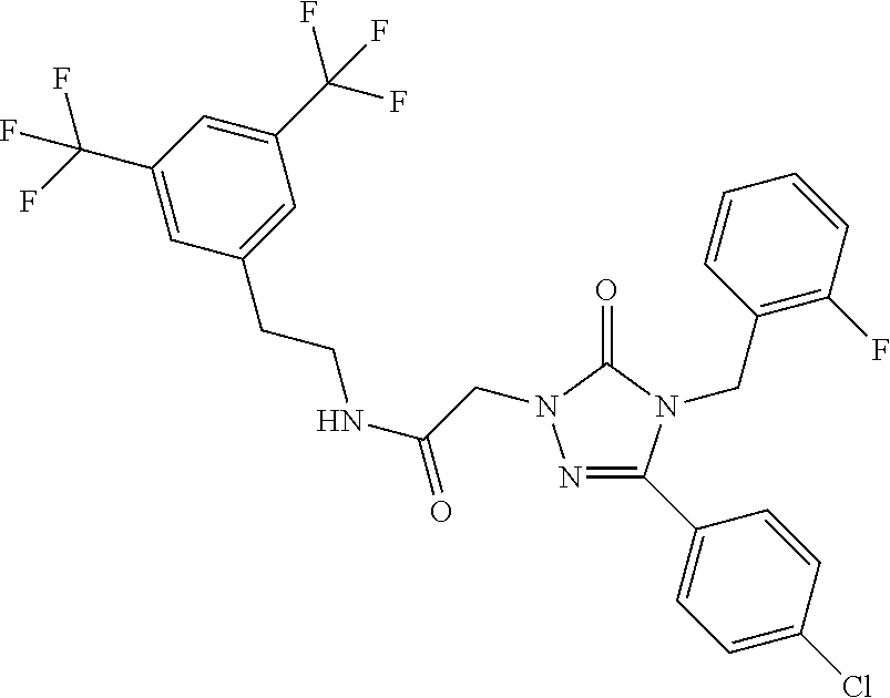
N1=C(C2=CC=C(Cl)C=C2)N(CC2=C(F)C=CC=C2)C(=O)N1CC(=O)NCCC1=CC(C(F)(F)F)=CC(C(F)(F)F)=C1
